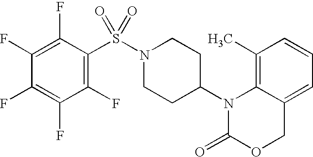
C1(C)=C2C(=CC=C1)COC(=O)N2C1CCN(S(=O)(=O)C2=C(F)C(F)=C(F)C(F)=C2F)CC1
